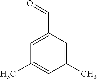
C1=C(C=O)C=C(C)C=C1C
